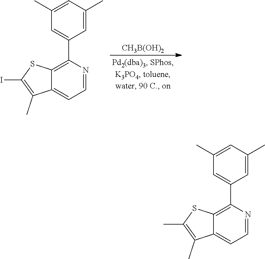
[CH3B(OH)2].C12=C(C3=CC(C)=CC(C)=C3)N=CC=C1C(C)=C(I)S2.C12=C(C3=CC(C)=CC(C)=C3)N=CC=C1C(C)=C(C)S2
